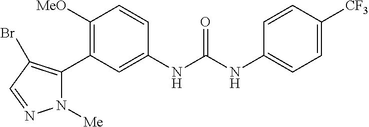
C1([MeO])=C(C2=C(Br)C=NN2[Me])C=C(NC(NC2=CC=C([CF3])C=C2)=O)C=C1
